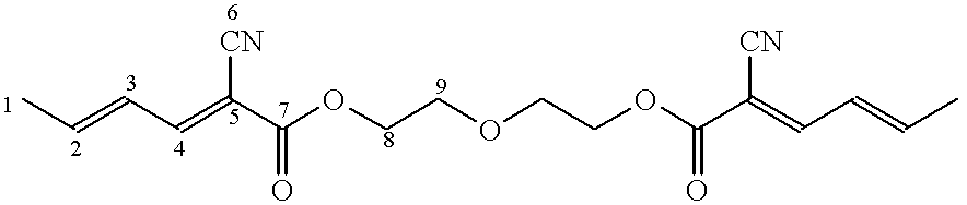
CC=CC=C(C(OCCOCCOC(C(=CC=CC)[CN])=O)=O)[CN]
